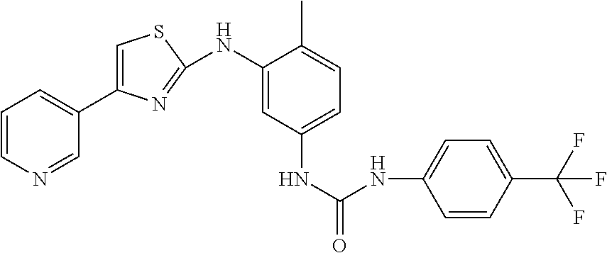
C1=C(C2=CC=CN=C2)N=C(NC2=CC(NC(=O)NC3=CC=C(C(F)(F)F)C=C3)=CC=C2C)S1
